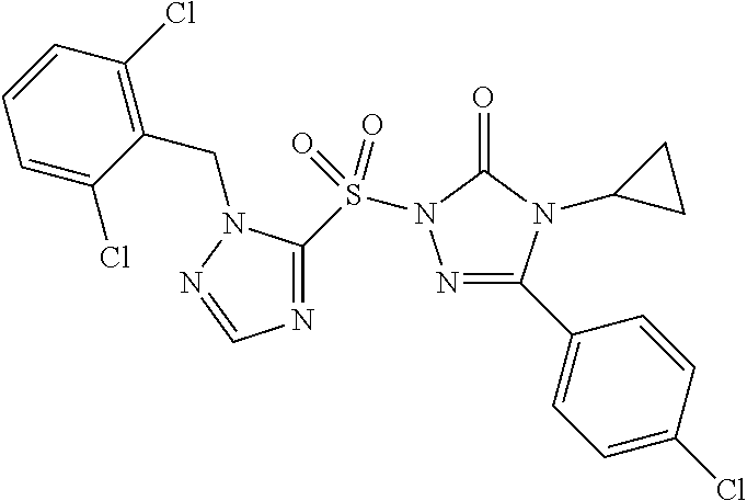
N1=C(C2=CC=C(Cl)C=C2)N(C2CC2)C(=O)N1S(C1=NC=NN1CC1=C(Cl)C=CC=C1Cl)(=O)=O
